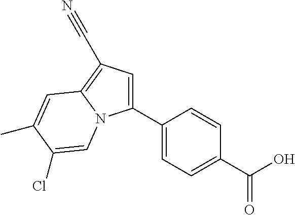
C1(C2=CC=C(C(O)=O)C=C2)=CC(C#N)=C2N1C=C(Cl)C(C)=C2
